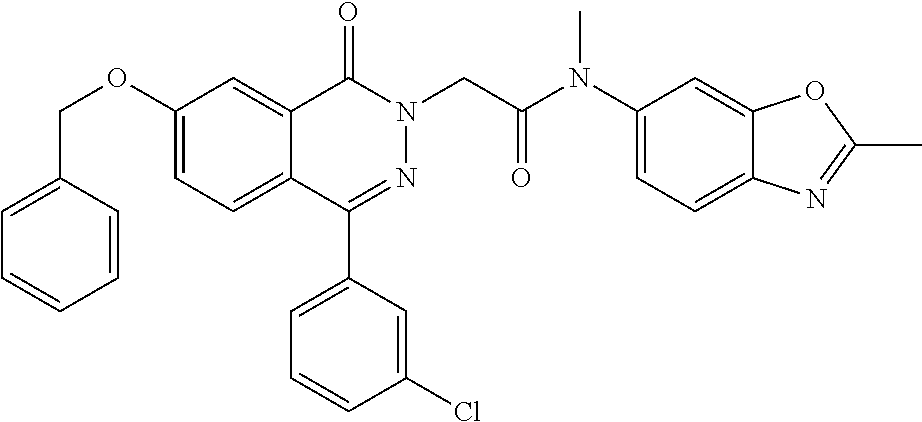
C1(OCC2=CC=CC=C2)=CC=C2C(=C1)C(=O)N(CC(N(C1=CC=C3C(=C1)OC(C)=N3)C)=O)N=C2C1=CC=CC(Cl)=C1
